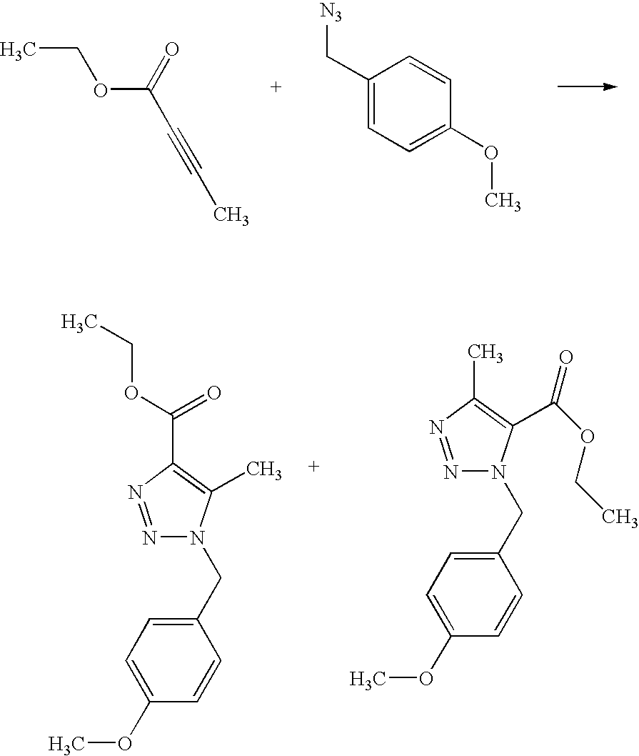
CCOC(C#CC)=O.C1(C[N3])=CC=C(OC)C=C1.CCOC(C1=C(C)N(CC2=CC=C(OC)C=C2)N=N1)=O.CC1=C(C(OCC)=O)N(CC2=CC=C(OC)C=C2)N=N1
